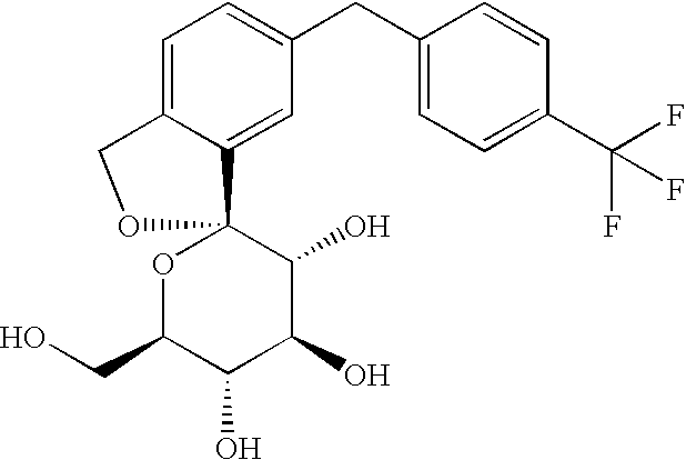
C1=C2C(=CC(CC3=CC=C(C(F)(F)F)C=C3)=C1)C1(OC(CO)C(O)C(O)C1O)OC2
